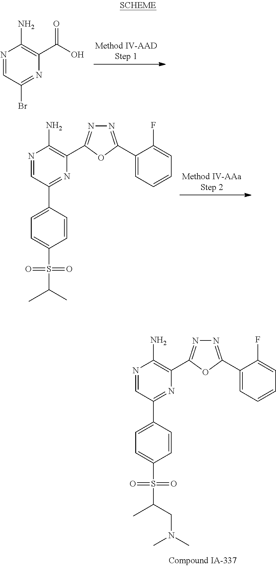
N1=CC(Br)=NC(C(O)=O)=C1N.N1=CC(C2=CC=C(S(=O)(=O)C(C)C)C=C2)=NC(C2=NN=C(C3=CC=CC=C3F)O2)=C1N.N1=CC(C2=CC=C(S(=O)(=O)C(CN(C)C)C)C=C2)=NC(C2=NN=C(C3=CC=CC=C3F)O2)=C1N
